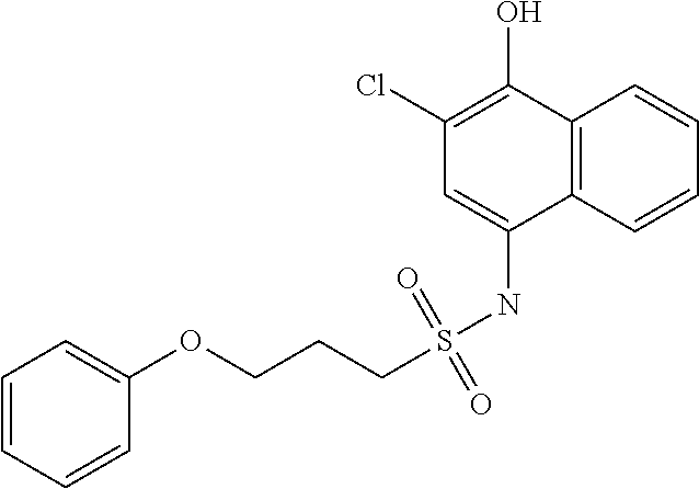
C(CS(NC1=CC(Cl)=C(O)C2=C1C=CC=C2)(=O)=O)COC1=CC=CC=C1
